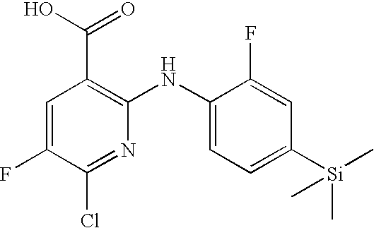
C1=C(F)C(Cl)=NC(NC2=CC=C([Si](C)(C)C)C=C2F)=C1C(O)=O
